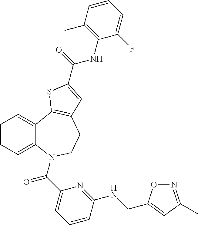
C1=CC=C2C(=C1)C1=C(CCN2C(C2=CC=CC(NCC3=CC(C)=NO3)=N2)=O)C=C(C(=O)NC2=C(C)C=CC=C2F)S1
